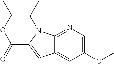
C12=NC=C(OC)C=C1C=C(C(=O)OCC)N2CC
